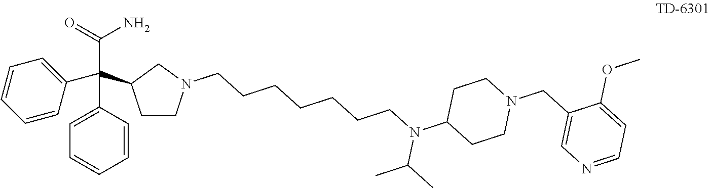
C(=O)(N)C(C1=CC=CC=C1)(C1=CC=CC=C1)C1CCN(CCCCCCCN(C2CCN(CC3=CN=CC=C3OC)CC2)C(C)C)C1
